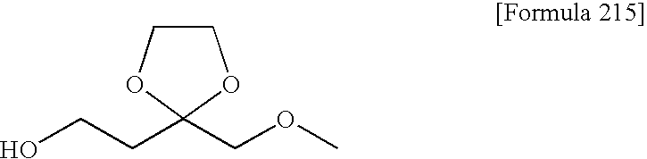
OCCC1(COC)OCCO1
